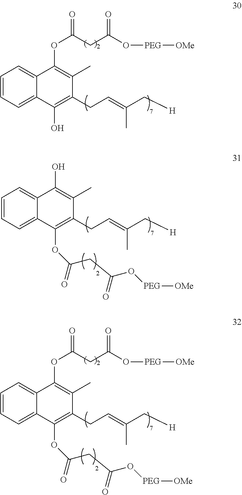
C1=CC=C2C(=C1)C(OC(CC(O[PEG][OMe])=O)=O)=C(C)C(CC=C(C[H])C)=C2O.C1=CC=C2C(=C1)C(O)=C(C)C(CC=C(C[H])C)=C2OC(=O)CC(O[PEG][OMe])=O.C1=CC=C2C(=C1)C(OC(CC(O[PEG][OMe])=O)=O)=C(C)C(CC=C(C[H])C)=C2OC(=O)CC(O[PEG][OMe])=O
